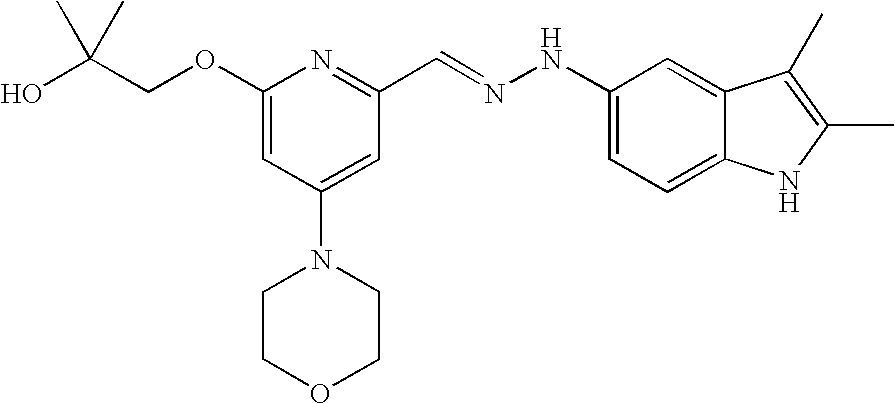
C(COC1=CC(N2CCOCC2)=CC(C=NNC2=CC=C3C(=C2)C(C)=C(C)N3)=N1)(O)(C)C
